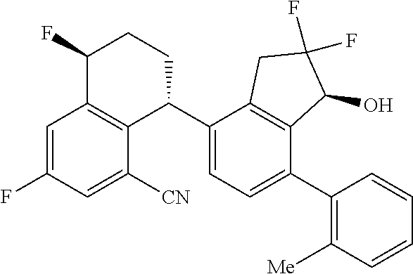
C1=C(F)C=C([CN])C2=C1C(F)CCC2C1=CC=C(C2=C([Me])C=CC=C2)C2=C1CC(F)(F)C2O
